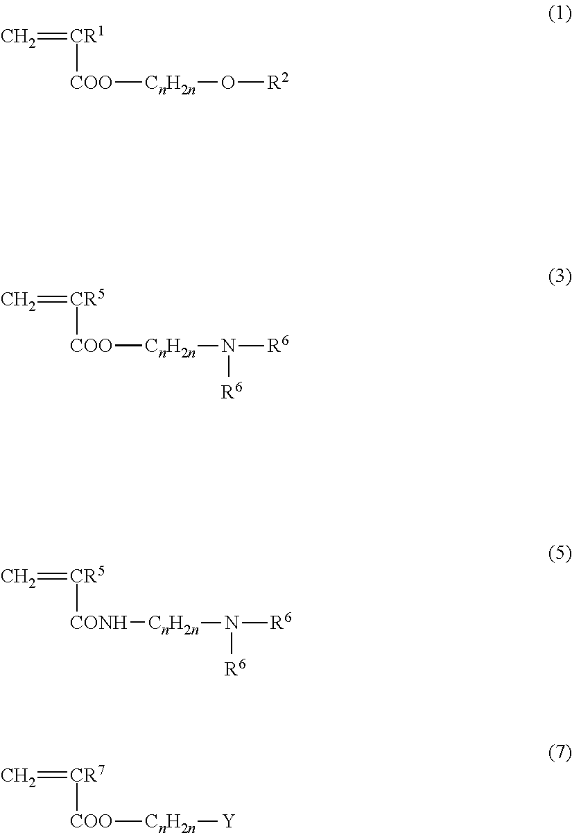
C=[CR5][COO][CnH2n]N([R6])[R6].C=[CR7][COO][CnH2n][Y].C=[CR1][COO][CnH2n]O[R2].C=[CR5][CONH][CnH2n]N([R6])[R6]
